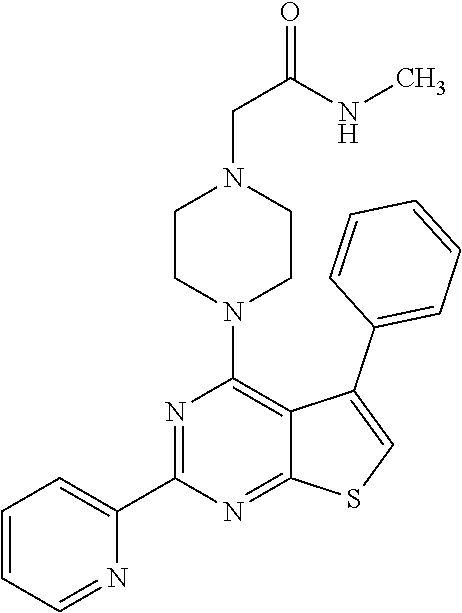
C1(C2=CC=CC=N2)=NC(N2CCN(CC(=O)NC)CC2)=C2C(=N1)SC=C2C1=CC=CC=C1
